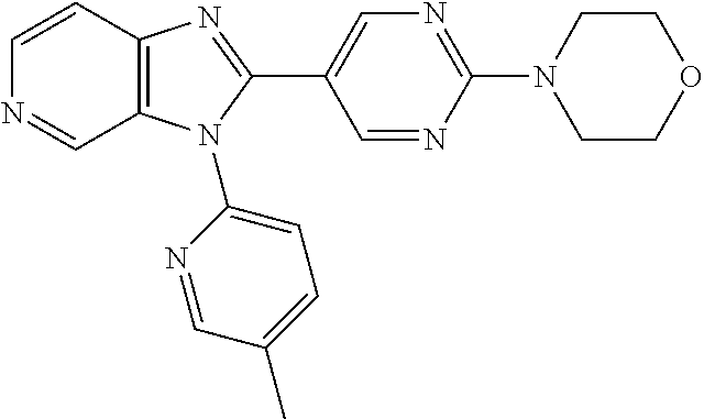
C1=CC2=C(C=N1)N(C1=CC=C(C)C=N1)C(C1=CN=C(N3CCOCC3)N=C1)=N2
